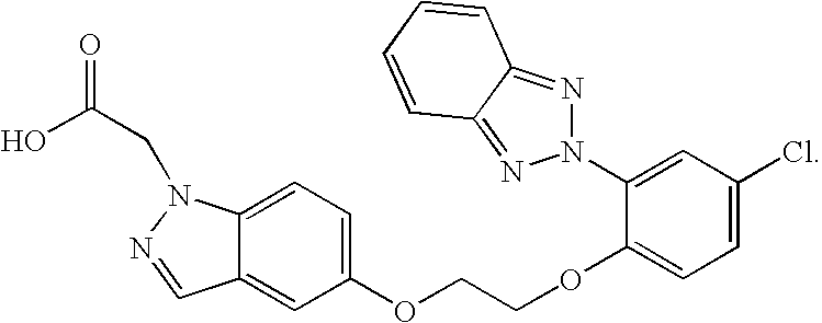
C12=CC=C(OCCOC3=CC=C(Cl)C=C3N3N=C4C(=N3)C=CC=C4)C=C1C=NN2CC(O)=O
